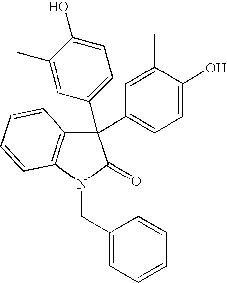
C1=C(C)C(O)=CC=C1C1(C2=CC=C(O)C(C)=C2)C2=C(N(CC3=CC=CC=C3)C1=O)C=CC=C2
